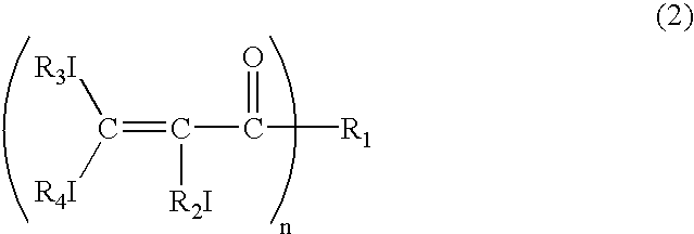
C(=C(C([R1])=O)[R2I])([R4I])[R3I]
